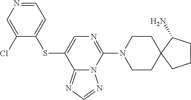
C1(Cl)=CN=CC=C1SC1=CN=C(N2CCC3(CC2)C(N)CCC3)N2C1=NC=N2
